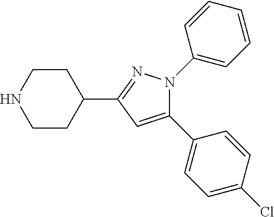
N1=C(C2CCNCC2)C=C(C2=CC=C(Cl)C=C2)N1C1=CC=CC=C1
